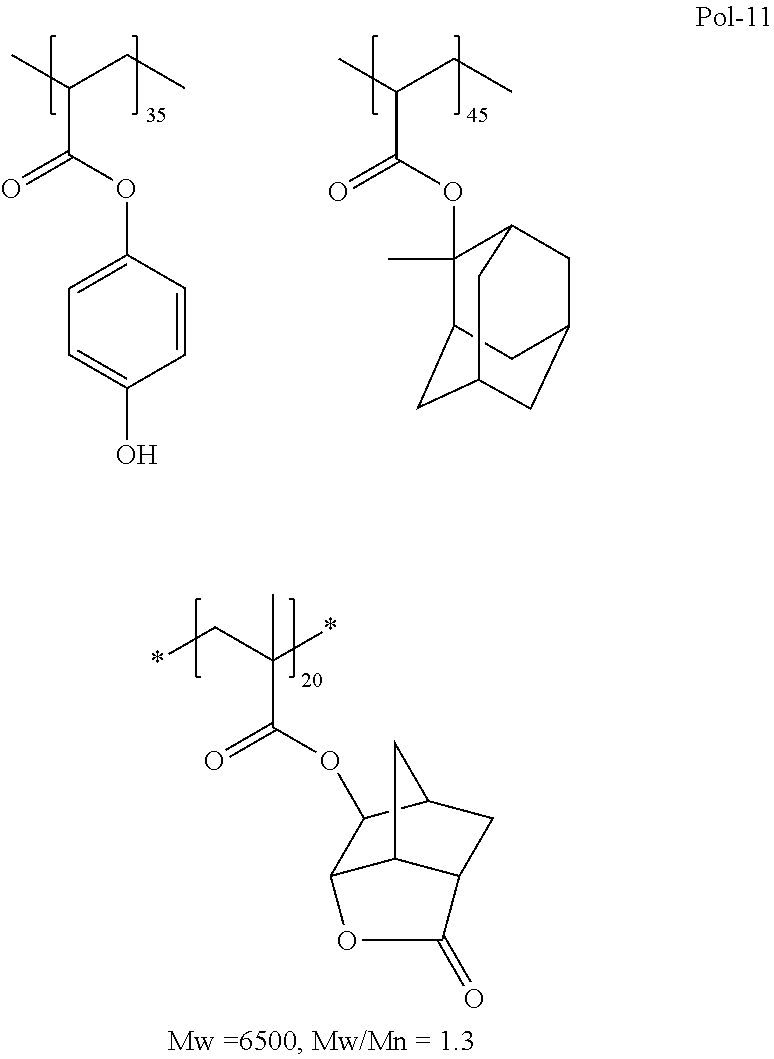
C(C(*)(C(=O)OC1C2C3C(CC1C3)C(=O)O2)C)*.CC(CC)C(=O)OC1(C)C2CC3CC(CC1C3)C2.CC(CC)C(OC1=CC=C(O)C=C1)=O
